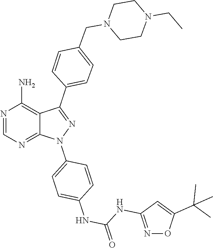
N1=CN=C2C(=C1N)C(C1=CC=C(CN3CCN(CC)CC3)C=C1)=NN2C1=CC=C(NC(NC2=NOC(C(C)(C)C)=C2)=O)C=C1
